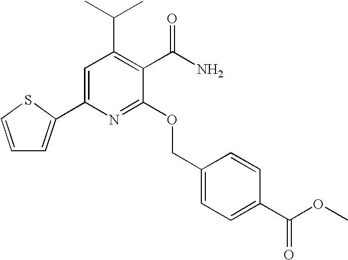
C1(C(C)C)=C(C(=O)N)C(OCC2=CC=C(C(OC)=O)C=C2)=NC(C2=CC=CS2)=C1
